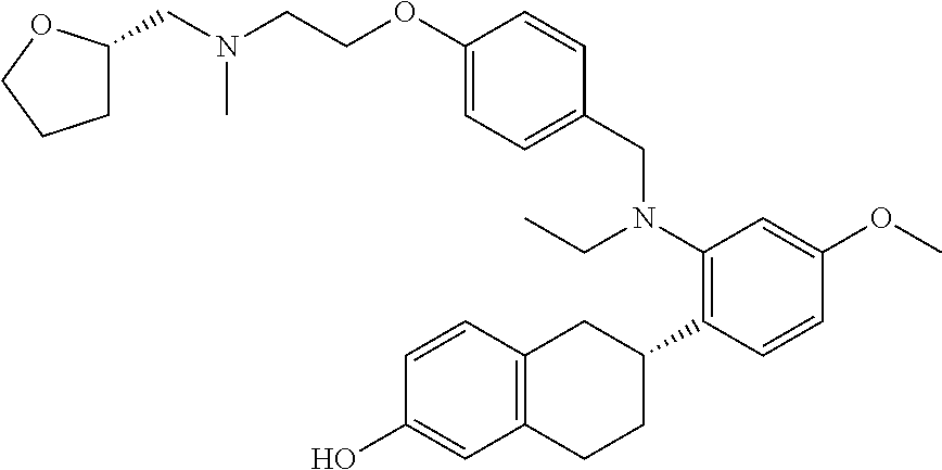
C1(OCCN(CC2CCCO2)C)=CC=C(CN(C2=C(C3CC4=C(CC3)C=C(O)C=C4)C=CC(OC)=C2)CC)C=C1
